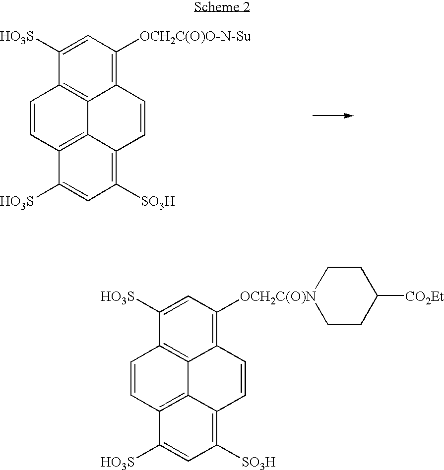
C1=CC2=C3C4=C1C([HO3S])=CC([OCH2C(O)O-N-Su])=C4C=CC3=C([SO3H])C=C2[HO3S].C1=CC2=C3C4=C1C([HO3S])=CC([OCH2C(O)N]1CCC([CO2Et])CC1)=C4C=CC3=C([SO3H])C=C2[HO3S]
